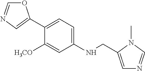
O1C=NC=C1C1=CC=C(NCC2=CN=CN2C)C=C1[H3CO]
